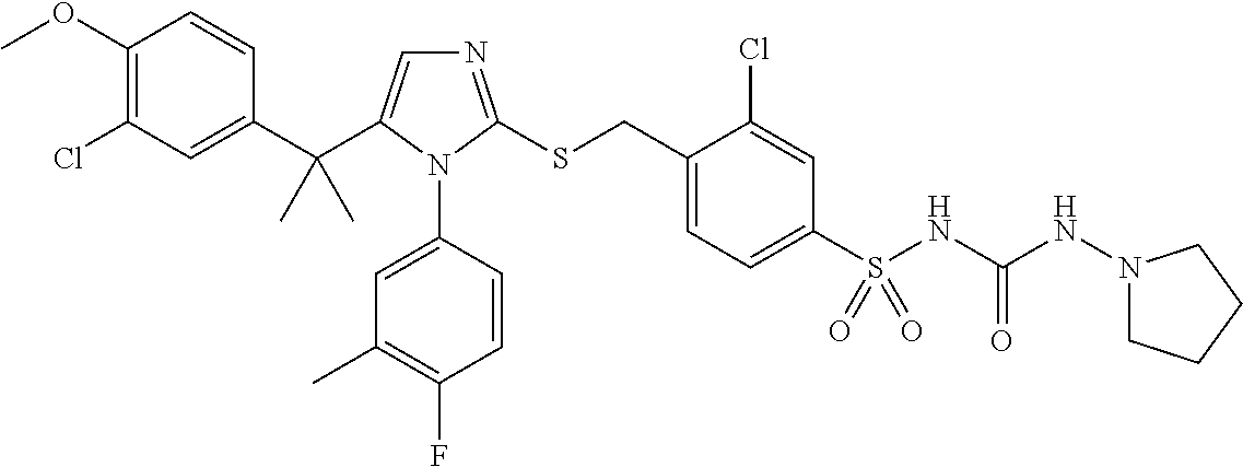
C1(OC)=C(Cl)C=C(C(C)(C)C2=CN=C(SCC3=CC=C(S(=O)(NC(NN4CCCC4)=O)=O)C=C3Cl)N2C2=CC(C)=C(F)C=C2)C=C1
